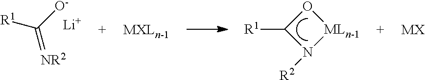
C([R1])([O-])=[NR2].[Li].[R1]C1N([R2])[MLn-1]O1.[MX]
